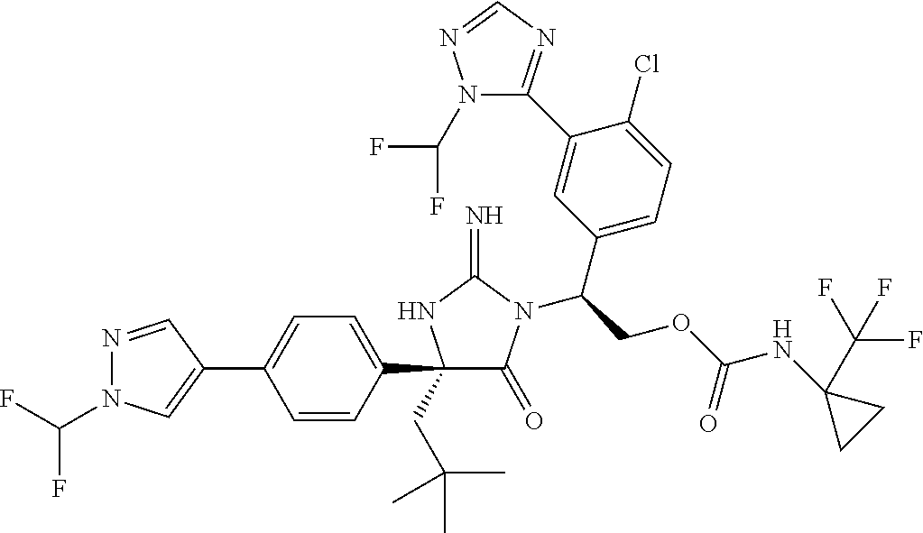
C1(C2=CC=C(C3(CC(C)(C)C)C(=O)N(C(COC(NC4(C(F)(F)F)CC4)=O)C4=CC=C(Cl)C(C5=NC=NN5C(F)F)=C4)C(=N)N3)C=C2)=CN(C(F)F)N=C1
